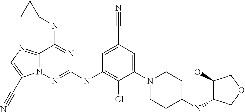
C12=NC=C(C#N)N1N=C(NC1=C(Cl)C(N3CCC(NC4C(O)COC4)CC3)=CC(C#N)=C1)N=C2NC1CC1
